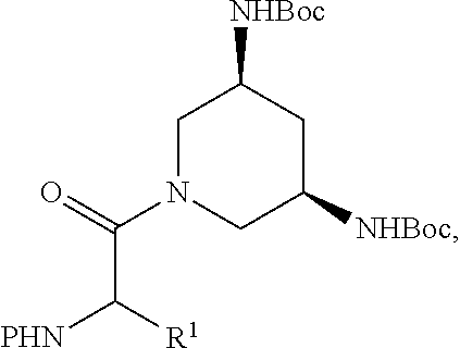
C1N(C(C([R1])[PHN])=O)CC([NHBoc])CC1[NHBoc]
